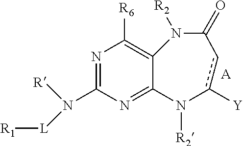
N1=C(N([R])[L][R1])N=C2C(=C1[R6])N([R2])C(=O)cc([Y])N2[R2].[A]
